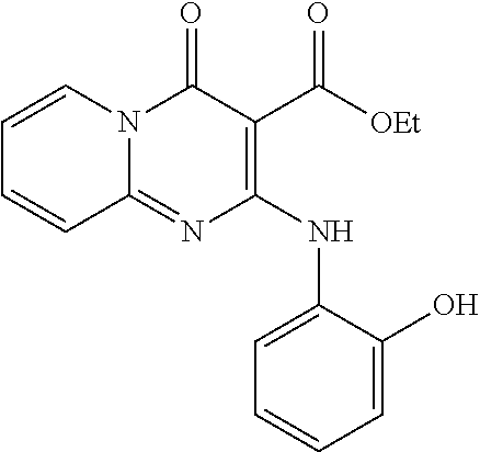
C1=CN2C(=NC(NC3=CC=CC=C3O)=C(C([OEt])=O)C2=O)C=C1
